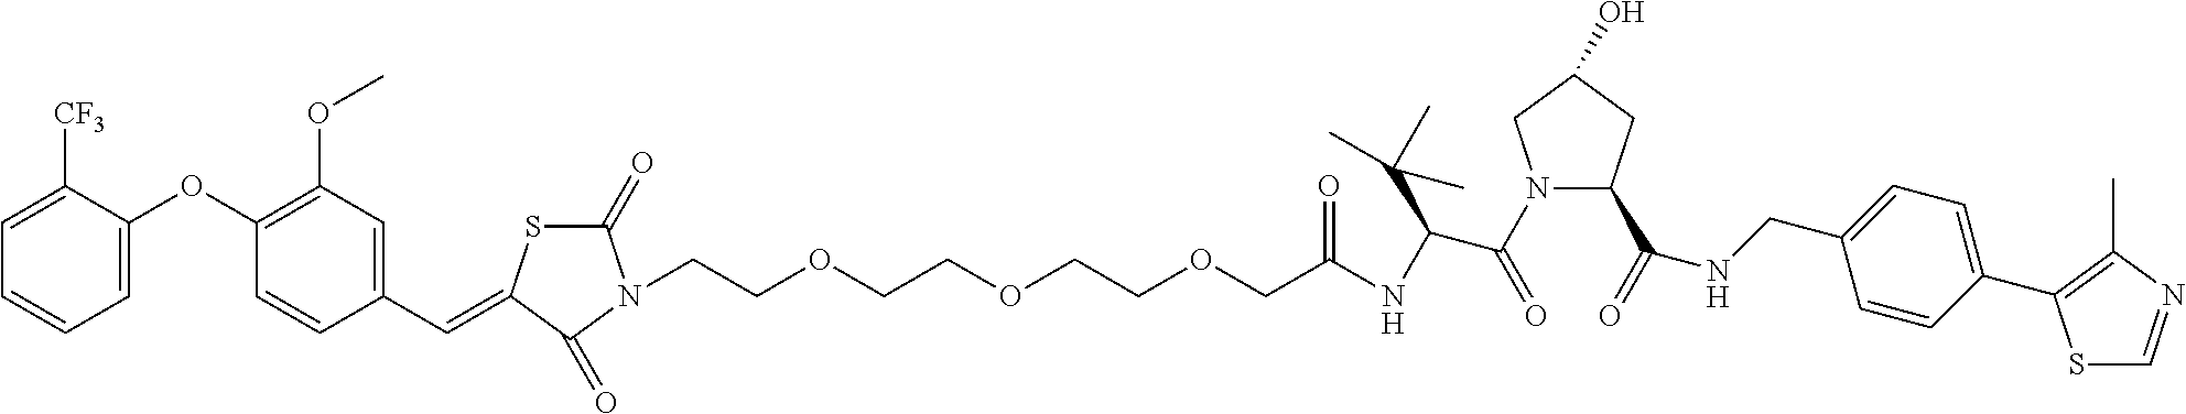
[CF3]C1=CC=CC=C1OC1=C(OC)C=C(C=C2SC(=O)N(CCOCCOCCOCC(=O)NC(C(C)(C)C)C(=O)N3C(C(NCC4=CC=C(C5=C(C)N=CS5)C=C4)=O)CC(O)C3)C2=O)C=C1
